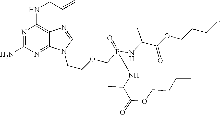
N1=C(N)N=C2C(=C1NCC=C)N=CN2CCOCP(=O)(NC(C(=O)OCCCC)C)NC(C(=O)OCCCC)C
